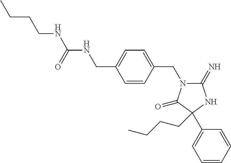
C1=CC(CN2C(=N)NC(C3=CC=CC=C3)(CCCC)C2=O)=CC=C1CNC(NCCCC)=O
